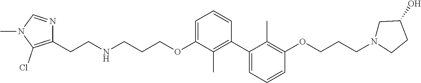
C1=C(OCCCNCCC2=C(Cl)N(C)C=N2)C(C)=C(C2=CC=CC(OCCCN3CC(O)CC3)=C2C)C=C1
